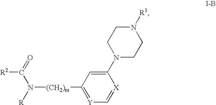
[R2]C(=O)N([R])[(CH2)m]C1=[Y]C=[X]C(N2CCN([R1])CC2)=C1
